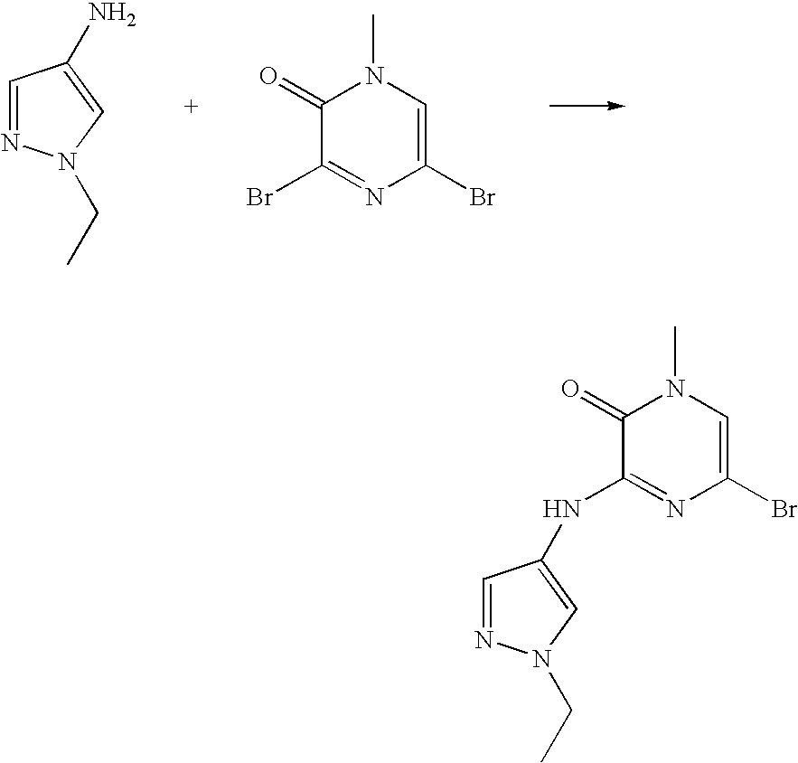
C1(Br)=CN(C)C(=O)C(Br)=N1.C1=NN(CC)C=C1N.C1=NN(CC)C=C1NC1=NC(Br)=CN(C)C1=O
